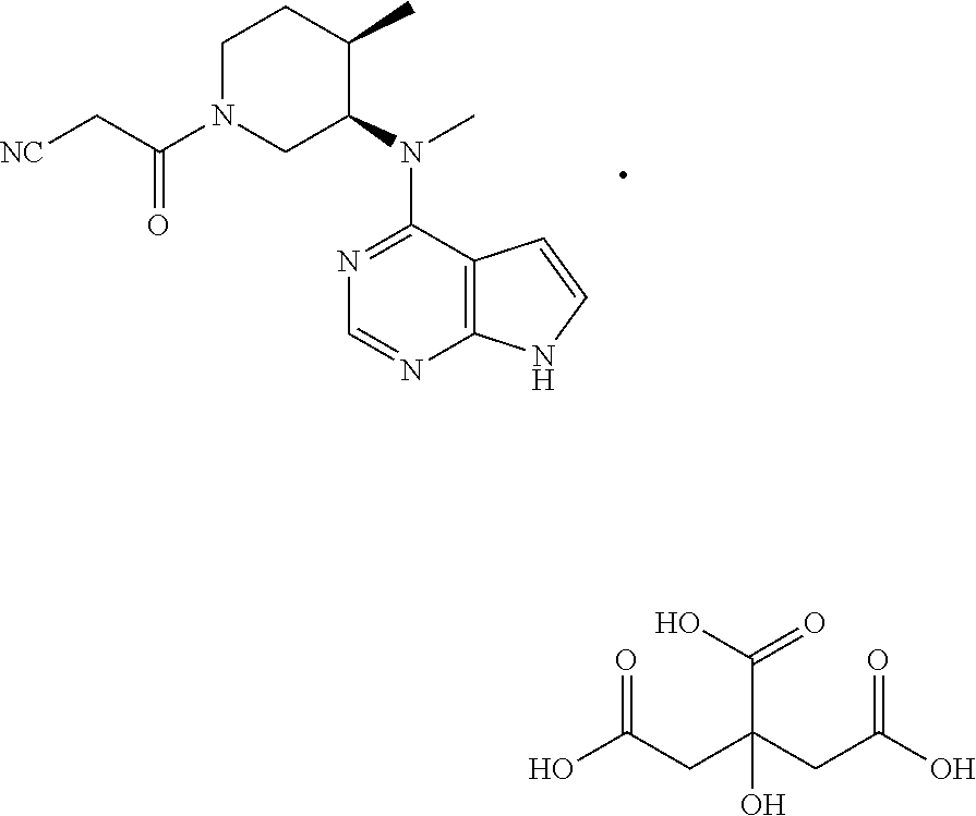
[NC]CC(N1CC(N(C)C2=NC=NC3=C2C=CN3)C(C)CC1)=O.OC(C(CC(O)=O)(CC(O)=O)O)=O
